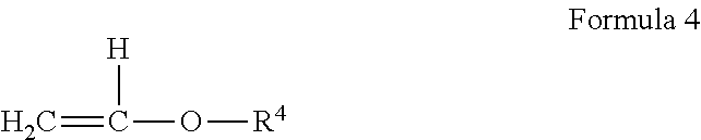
C=C(O[R4])[H]
